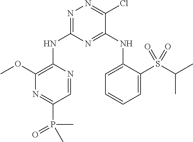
N1=C(NC2=C(OC)N=C(P(=O)(C)C)C=N2)N=C(NC2=CC=CC=C2S(C(C)C)(=O)=O)C(Cl)=N1
